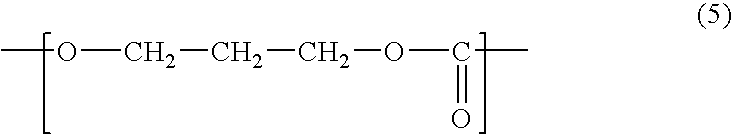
COCCCOC(=O)C
